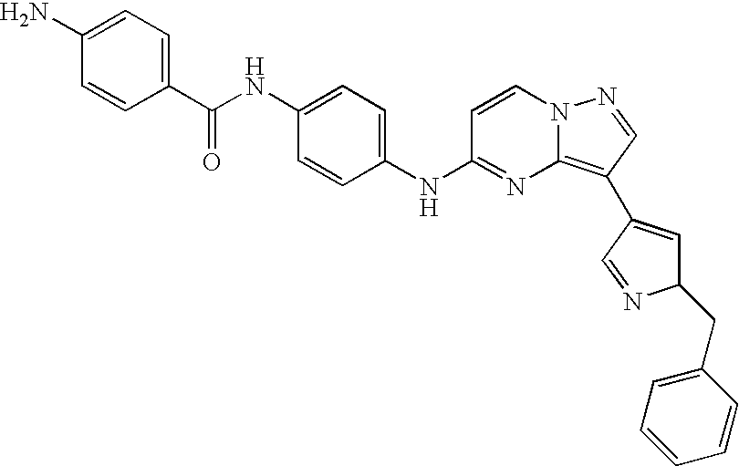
C1(NC(C2=CC=C(N)C=C2)=O)=CC=C(NC2=NC3=C(C4=CC(CC5=CC=CC=C5)N=C4)C=NN3C=C2)C=C1
